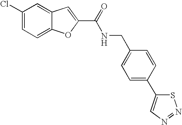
C1(C(=O)NCC2=CC=C(C3=CN=NS3)C=C2)=CC2=CC(Cl)=CC=C2O1
